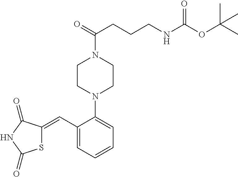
S1C(=CC2=CC=CC=C2N2CCN(C(=O)CCCNC(OC(C)(C)C)=O)CC2)C(=O)NC1=O
